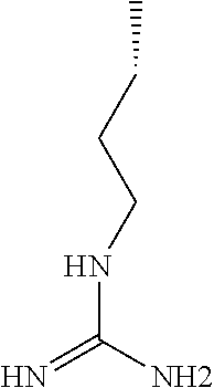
N(C(N)=N)CCCC
